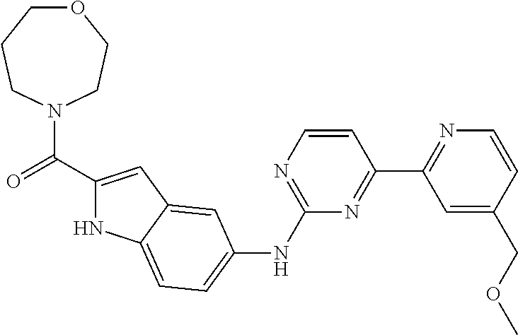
C1(C(=O)N2CCOCCC2)=CC2=CC(NC3=NC=CC(C4=NC=CC(COC)=C4)=N3)=CC=C2N1
